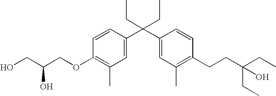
C1=CC(C(C2=CC(C)=C(CCC(O)(CC)CC)C=C2)(CC)CC)=CC(C)=C1OCC(CO)O
